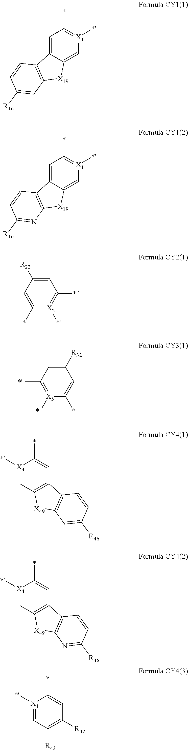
C1=C2C(=C[X1]([*'])=C1*)[X19]C1=C2C=CC([R16])=C1.C1=C2C(=C[X1]([*'])=C1*)[X19]C1=C2C=CC([R16])=N1.C1=C(*)[X2]([*'])=C([*''])C=C1[R22].C1([*''])=[X3]([*'])C(*)=CC([R32])=C1.[X4]1([*'])=CC2=C(C=C1*)C1=C([X49]2)C=C([R46])C=C1.[X4]1([*'])=CC2=C(C=C1*)C1=C([X49]2)N=C([R46])C=C1.[X4]1([*'])=CC([R43])=C([R42])C=C1*
